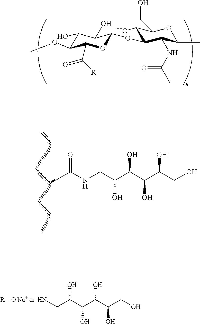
NCC(C(C(C(CO)O)O)O)O.C1(O)C(OC)C(C([R])=O)OC(OC2C(O)C(CO)OC(C)C2NC(C)=O)C1O.CC(NCC(C(C(C(CO)O)O)O)O)=O
